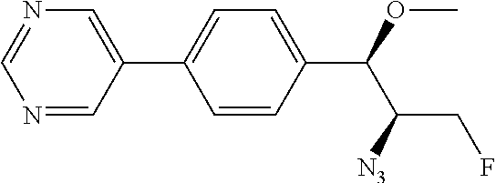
C1(C(C(CF)[N3])OC)=CC=C(C2=CN=CN=C2)C=C1
